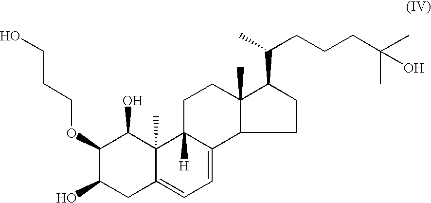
C1(OCCCO)C(O)CC2=CC=C3C([H])(C2(C)C1O)CCC1(C)C3CCC1C(CCCC(C)(C)O)C
